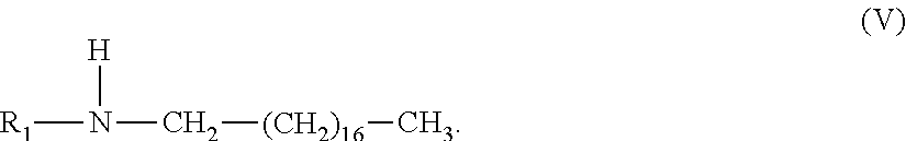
[R1]N([H])C[(CH2)16]C
